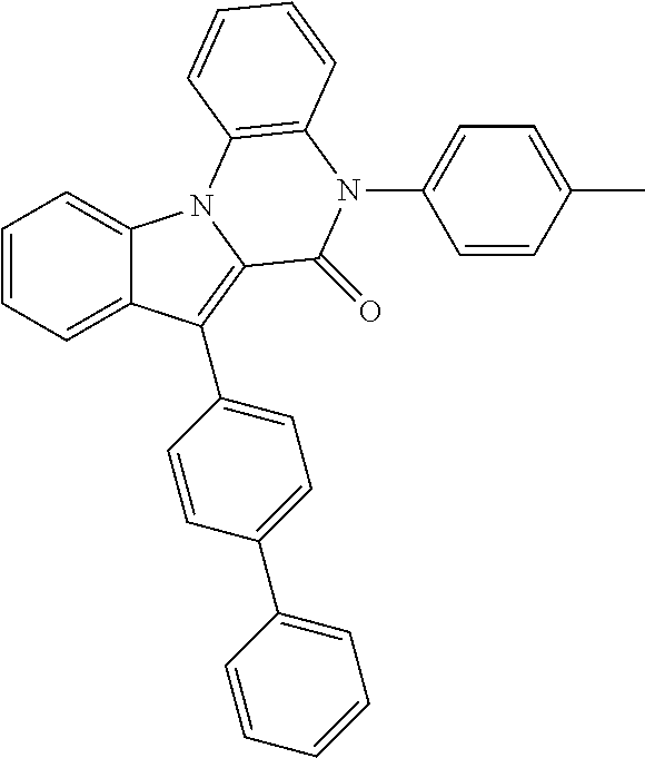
C1=CC=C2C(=C1)N1C(=C2C2=CC=C(C3=CC=CC=C3)C=C2)C(=O)N(C2=CC=C(C)C=C2)C2=C1C=CC=C2
